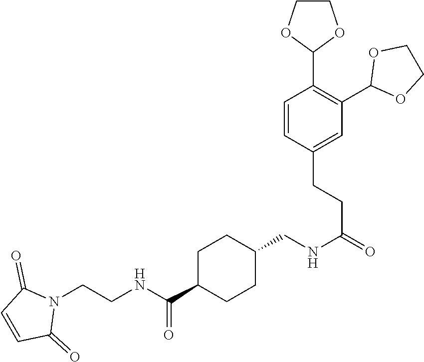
C1=CC(CCC(=O)NCC2CCC(C(=O)NCCN3C(=O)C=CC3=O)CC2)=CC(C2OCCO2)=C1C1OCCO1
